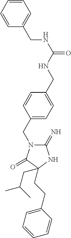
C1(=N)N(CC2=CC=C(CNC(NCC3=CC=CC=C3)=O)C=C2)C(=O)C(CC(C)C)(CCC2=CC=CC=C2)N1
